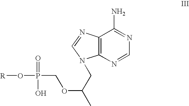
[R]OP(COC(CN1C2=C(N=C1)C(N)=NC=N2)C)(=O)O
